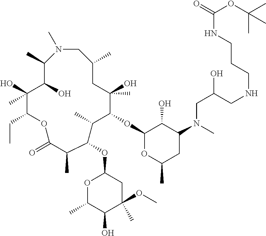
N1(C)CC(C)CC(O)(C)C(OC2OC(C)CC(N(CC(CNCCCNC(OC(C)(C)C)=O)O)C)C2O)C(C)C(OC2OC(C)C(O)C(C)(OC)C2)C(C)C(=O)OC(CC)C(O)(C)C(O)C1C
